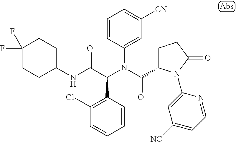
C1=CC(C(C(NC2CCC(F)(F)CC2)=O)N(C(=O)C2CCC(=O)N2C2=CC([NC])=CC=N2)C2=CC([CN])=CC=C2)=C(Cl)C=C1
